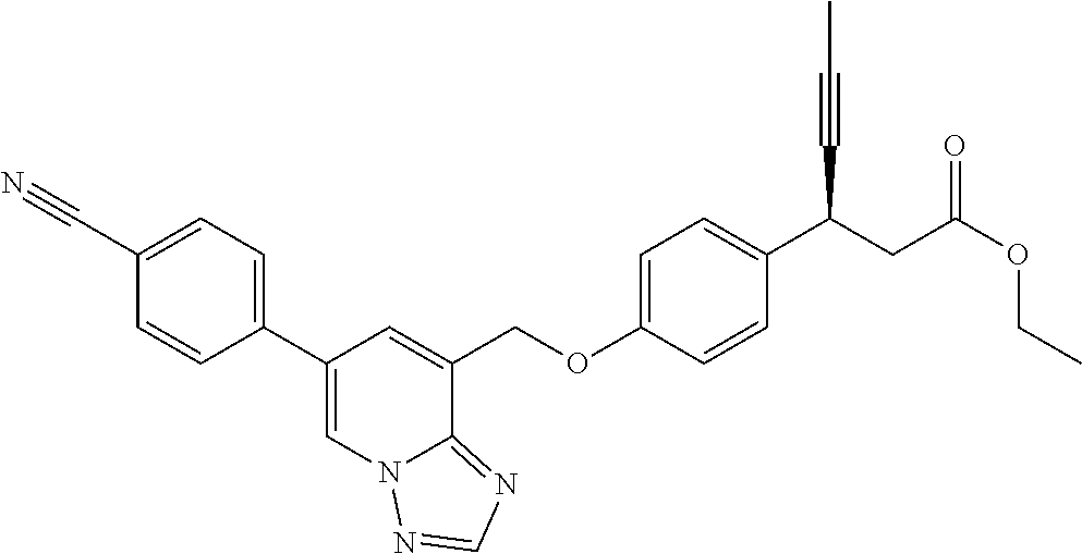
C1(C2=CC=C(C#N)C=C2)=CN2C(=NC=N2)C(COC2=CC=C(C(CC(OCC)=O)C#CC)C=C2)=C1
